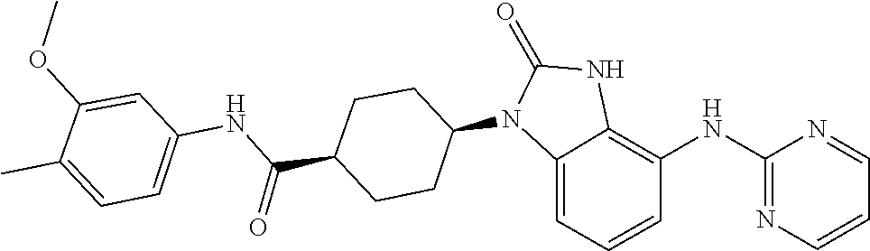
O=C1NC2=C(NC3=NC=CC=N3)C=CC=C2N1C1CCC(C(NC2=CC=C(C)C(OC)=C2)=O)CC1
